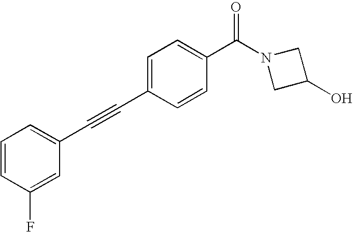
C1=CC(F)=CC(C#CC2=CC=C(C(N3CC(O)C3)=O)C=C2)=C1
